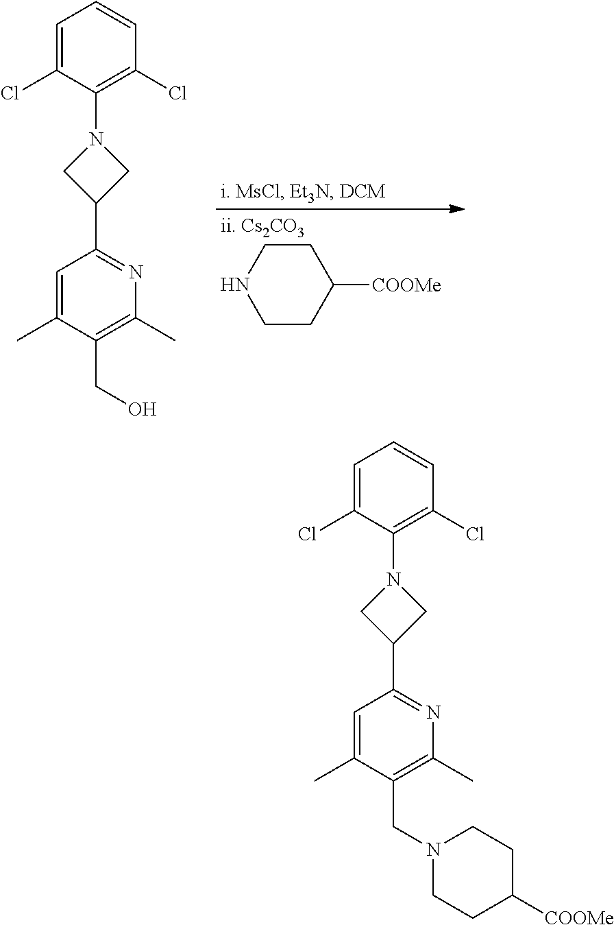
C1([COOMe])CCNCC1.C1=C(C)C(CO)=C(C)N=C1C1CN(C2=C(Cl)C=CC=C2Cl)C1.C1=C(C)C(CN2CCC([COOMe])CC2)=C(C)N=C1C1CN(C2=C(Cl)C=CC=C2Cl)C1
